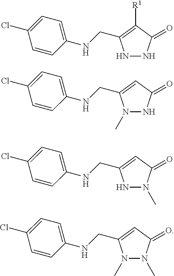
N1NC(=O)C([R1])=C1CNC1=CC=C(Cl)C=C1.N1N(C)C(=O)C=C1CNC1=CC=C(Cl)C=C1.N1(C)NC(=O)C=C1CNC1=CC=C(Cl)C=C1.N1(C)N(C)C(=O)C=C1CNC1=CC=C(Cl)C=C1
